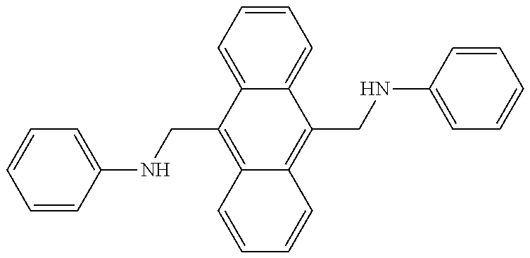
C1=CC(NCC2=C3C(=C(CNC4=CC=CC=C4)C4=CC=CC=C24)C=CC=C3)=CC=C1
